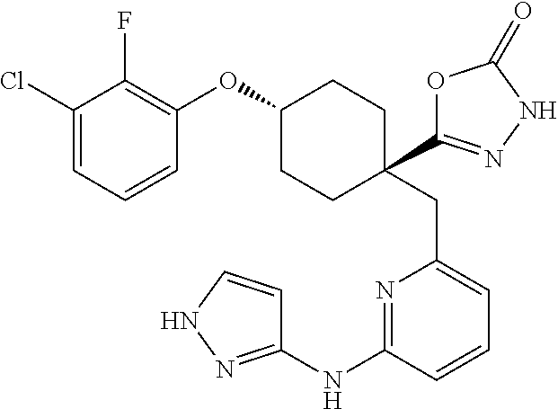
C1(OC2=C(F)C(Cl)=CC=C2)CCC(C2=NNC(=O)O2)(CC2=CC=CC(NC3=NNC=C3)=N2)CC1
